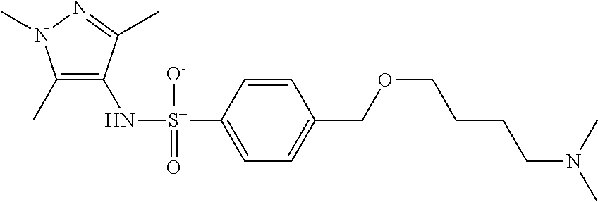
C1(C)=C(N[S+](C2=CC=C(COCCCCN(C)C)C=C2)([O-])=O)C(C)=NN1C
